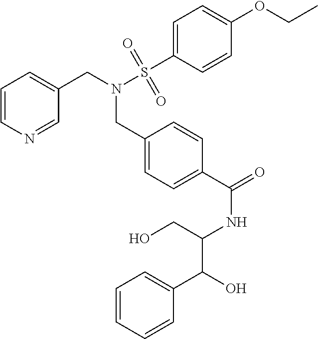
C1=CN=CC(CN(S(C2=CC=C(OCC)C=C2)(=O)=O)CC2=CC=C(C(=O)NC(C(C3=CC=CC=C3)O)CO)C=C2)=C1
